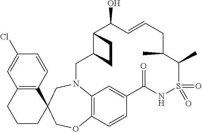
C12=C(C=CC(Cl)=C1)C1(CCC2)CN2C3=C(C=CC(=C3)C(=O)NS(=O)(=O)C(C)C(C)CC=CC(O)C3C(C2)CC3)OC1
